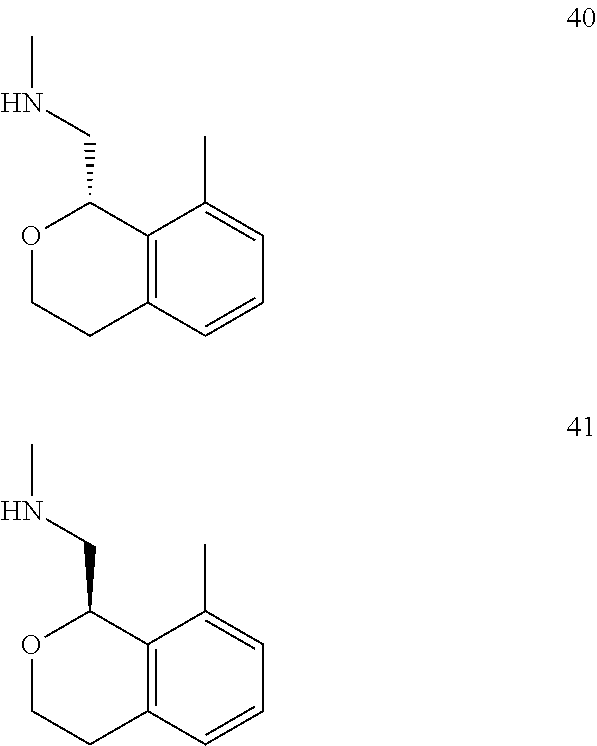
O1CCC2=C(C1CNC)C(C)=CC=C2.O1CCC2=C(C1CNC)C(C)=CC=C2
